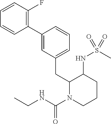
C1=C(C2=C(F)C=CC=C2)C=CC=C1CC1N(C(NCC)=O)CCCC1NS(C)(=O)=O
